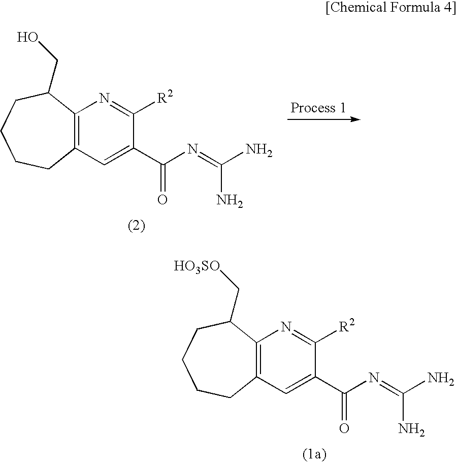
C12=C(C=C(C(N=C(N)N)=O)C([R2])=N1)CCCCC2CO.C12=C(C=C(C(N=C(N)N)=O)C([R2])=N1)CCCCC2C[HO3SO]
